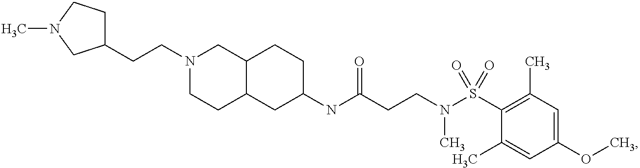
C12C(CC(NC(CCN(S(C3=C(C)C=C(OC)C=C3C)(=O)=O)C)=O)CC1)CCN(CCC1CCN(C)C1)C2
